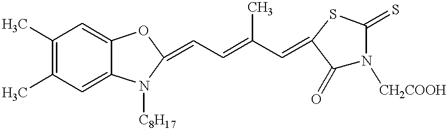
C1=C2C(=CC(C)=C1C)OC(=CC=C(C=C1C(=O)N([CH2COOH])C(=S)S1)C)N2[C8H17]
